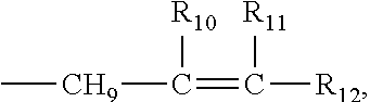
C(=C([R10])[CH9]C)([R12])[R11]
